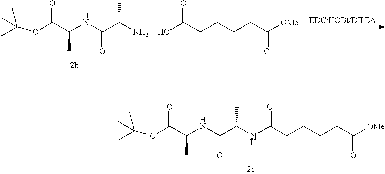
CC(OC(C(NC(C(NC(CCCCC([OMe])=O)=O)C)=O)C)=O)(C)C.CC(OC(C(NC(C(N)C)=O)C)=O)(C)C.C(C([OMe])=O)CCCC(O)=O
